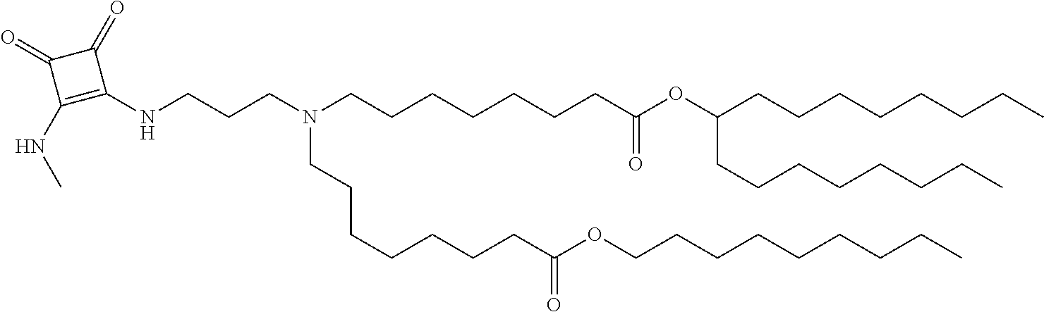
C1(NCCCN(CCCCCCCC(OC(CCCCCCCC)CCCCCCCC)=O)CCCCCCCC(OCCCCCCCCC)=O)=C(NC)C(=O)C1=O
